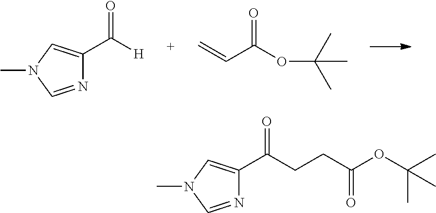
O=C(OC(C)(C)C)C=C.O=C([H])C1=CN(C)C=N1.C(C(=O)OC(C)(C)C)CC(=O)C1=CN(C)C=N1
